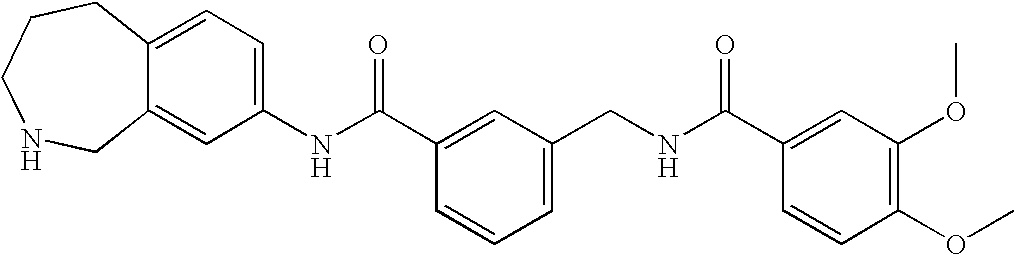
C1(NC(C2=CC(CNC(C3=CC(OC)=C(OC)C=C3)=O)=CC=C2)=O)=CC=C2C(=C1)CNCCC2
